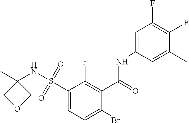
C1(S(=O)(=O)NC2(C)COC2)=CC=C(Br)C(C(=O)NC2=CC(F)=C(F)C(C)=C2)=C1F
